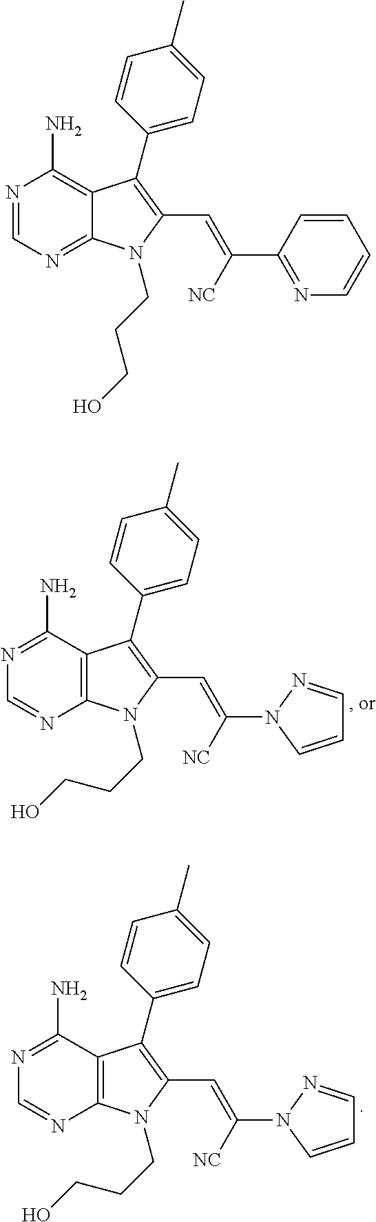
C1(N)=NC=NC2=C1C(C1=CC=C(C)C=C1)=C(C=C(N1C=CC=N1)[NC])N2CCCO.C1(N)=NC=NC2=C1C(C1=CC=C(C)C=C1)=C(C=C(N1C=CC=N1)[NC])N2CCCO.C1(N)=C2C(=NC=N1)N(CCCO)C(C=C(C1=NC=CC=C1)[NC])=C2C1=CC=C(C)C=C1
